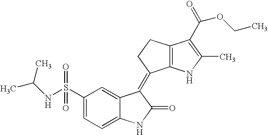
C12=C(NC(C)=C1C(=O)OCC)C(=C1C3=CC(S(=O)(=O)NC(C)C)=CC=C3NC1=O)CC2
